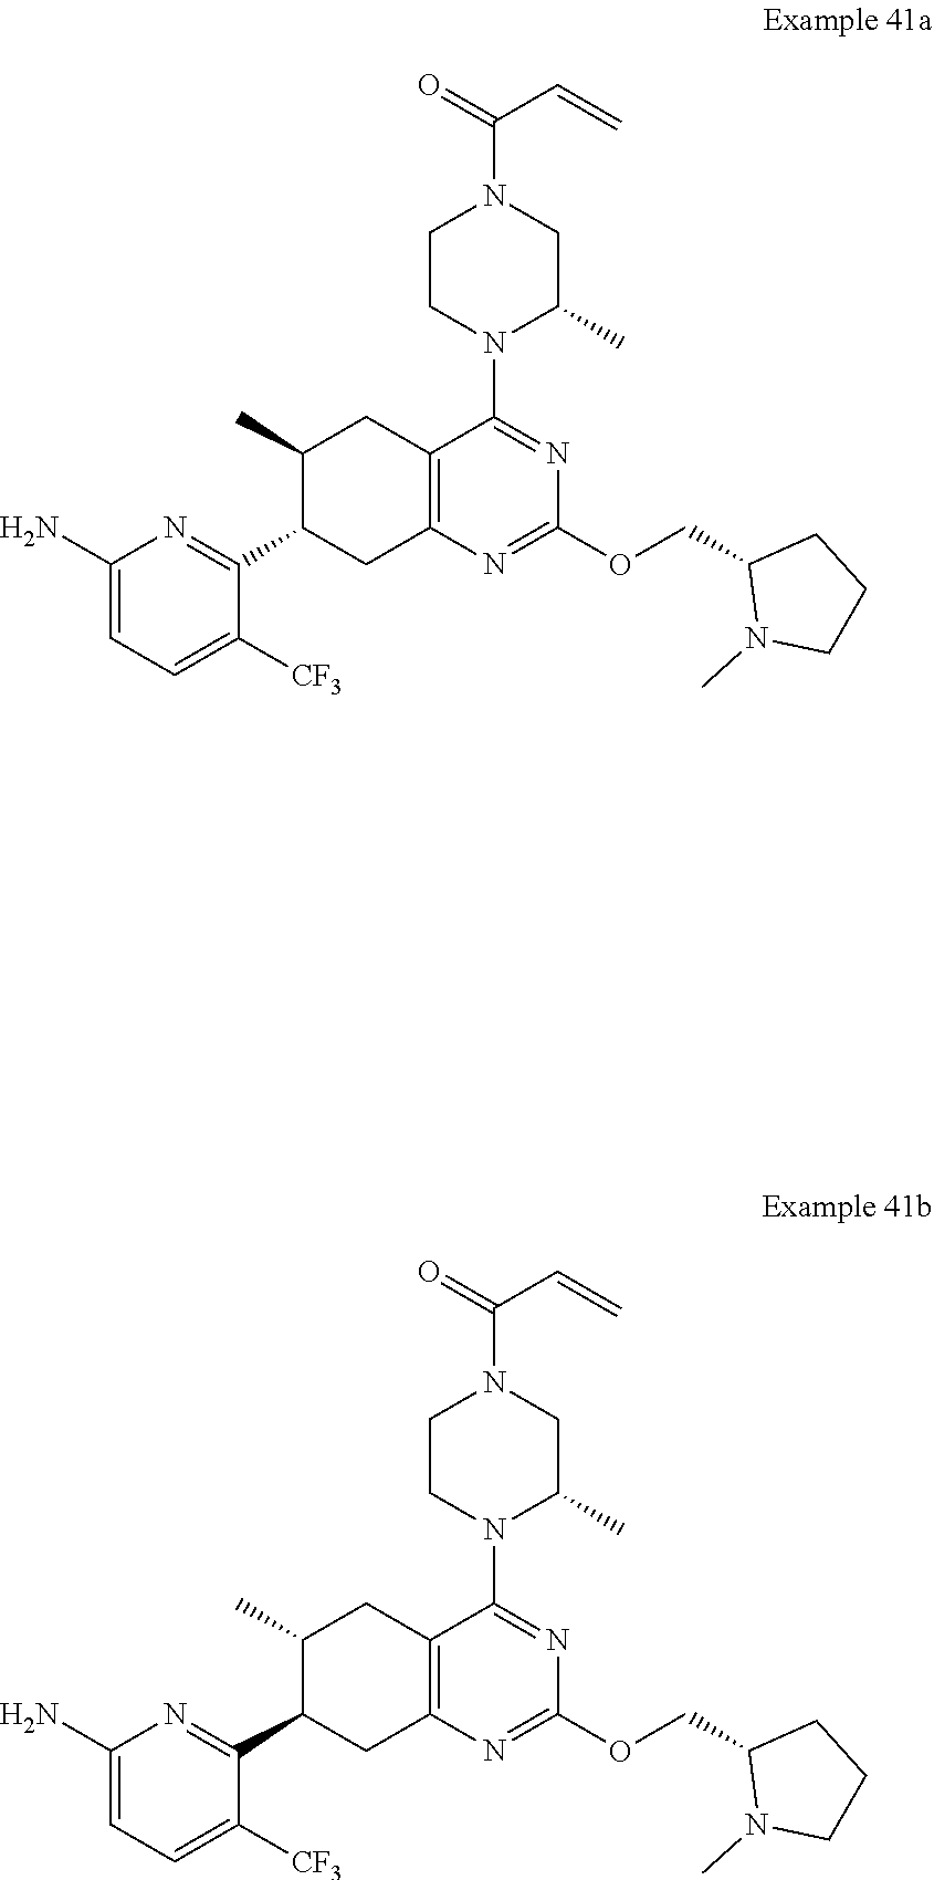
C1CN(C2=NC(OCC3N(C)CCC3)=NC3=C2CC(C)C(C2=NC(N)=CC=C2[CF3])C3)C(C)CN1C(=O)C=C.C1CN(C2=NC(OCC3N(C)CCC3)=NC3=C2CC(C)C(C2=NC(N)=CC=C2[CF3])C3)C(C)CN1C(=O)C=C
